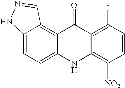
C12=CC=C3C(=C1C=NN2)C(=O)C1=C(F)C=CC([NO2])=C1N3
